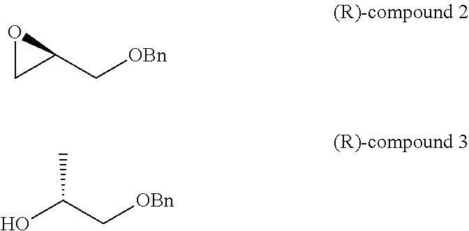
OC(C[OBn])C.C1C(C[OBn])O1
